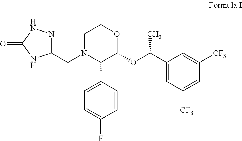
O=C1NC(CN2C(C3=CC=C(F)C=C3)C(OC(C3=CC([CF3])=CC([CF3])=C3)C)OCC2)=NN1
